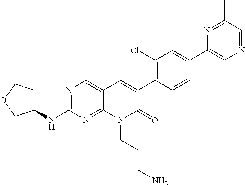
N1=C(C)C=NC=C1C1=CC(Cl)=C(C2=CC3=CN=C(NC4CCOC4)N=C3N(CCCN)C2=O)C=C1
